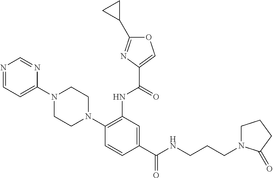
C1=NC=NC(N2CCN(C3=C(NC(=O)C4=COC(C5CC5)=N4)C=C(C(NCCCN4CCCC4=O)=O)C=C3)CC2)=C1
